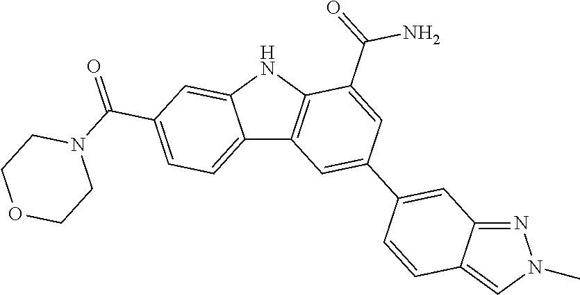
C12=CC=C(C(=O)N3CCOCC3)C=C1NC1=C2C=C(C2=CC3=NN(C)C=C3C=C2)C=C1C(=O)N
